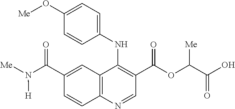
C12=C(N=CC(C(OC(C(O)=O)[Me])=O)=C1NC1=CC=C(O[Me])C=C1)C=CC(C(N([Me])[H])=O)=C2
